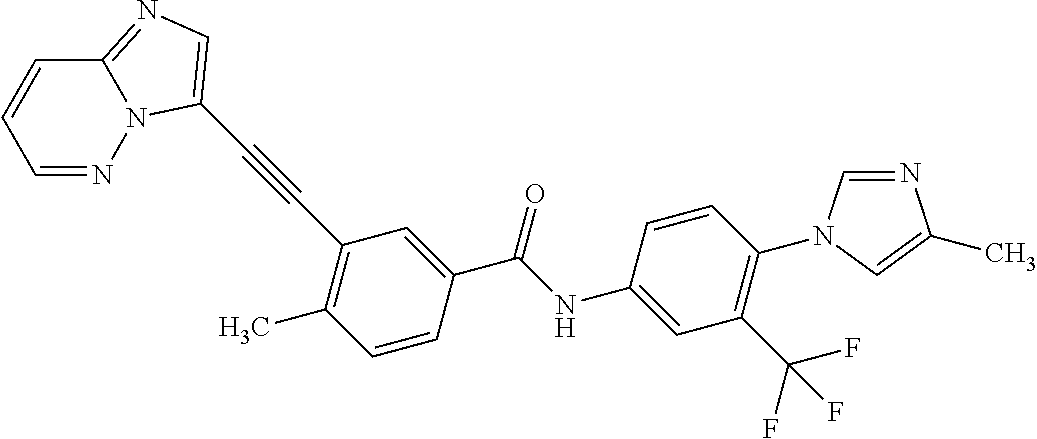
C(C1=CC(C#CC2=CN=C3N2N=CC=C3)=C(C)C=C1)(NC1=CC(C(F)(F)F)=C(N2C=NC(C)=C2)C=C1)=O
